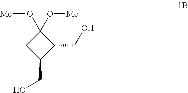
C1(O[Me])(O[Me])CC(CO)C1CO
